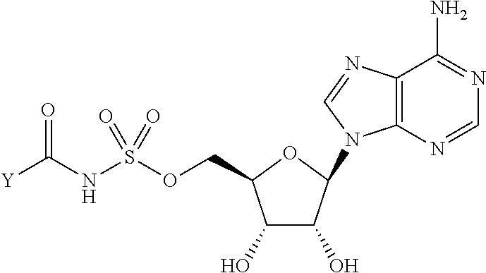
C1(O)C(O)C(N2C3=C(C(N)=NC=N3)N=C2)OC1COS(NC([Y])=O)(=O)=O
